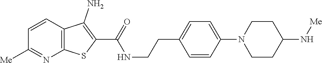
C1=CC2=C(N=C1[Me])SC(C(=O)NCCC1=CC=C(N3CCC(N[Me])CC3)C=C1)=C2N
